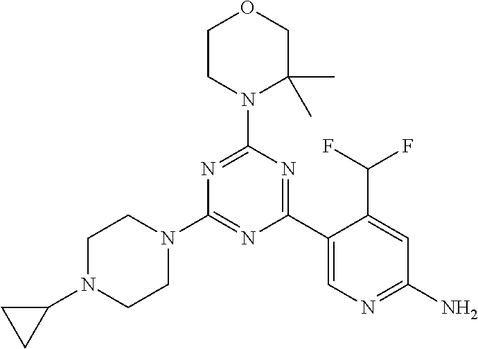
N1=C(N2C(C)(C)COCC2)N=C(C2=CN=C(N)C=C2C(F)F)N=C1N1CCN(C2CC2)CC1
